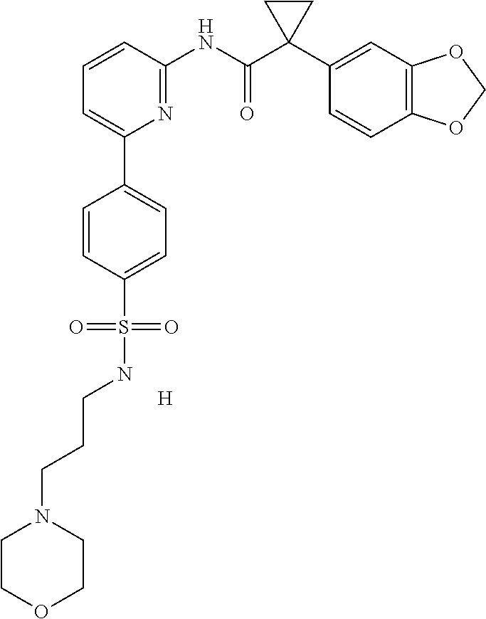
C1=CC(NC(C2(C3=CC4=C(C=C3)OCO4)CC2)=O)=NC(C2=CC=C(S(NCCCN3CCOCC3)(=O)=O)C=C2)=C1.[H]
